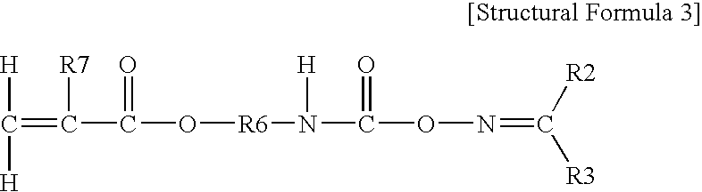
C(=C(C(O[R6]N(C(ON=C([R2])[R3])=O)[H])=O)[R7])([H])[H]
